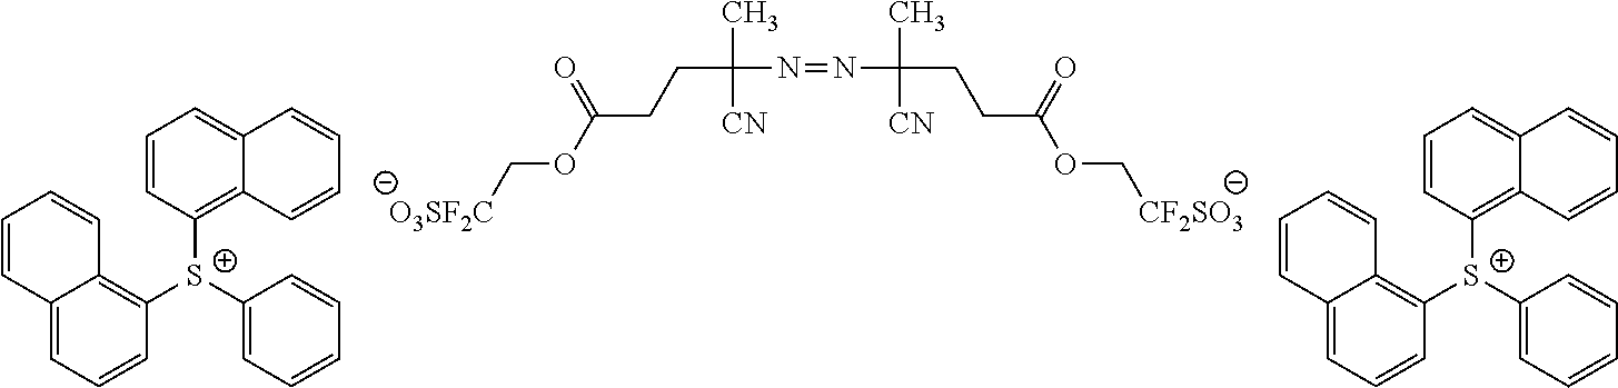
[O3SF2C]COC(CCC(N=NC(C)(CCC(OC[CF2SO3])=O)[CN])(C)[CN])=O.C12=CC=CC([S+](C3=CC=CC=C3)C3=C4C(=CC=C3)C=CC=C4)=C1C=CC=C2.C12=CC=CC([S+](C3=CC=CC=C3)C3=C4C(=CC=C3)C=CC=C4)=C1C=CC=C2
